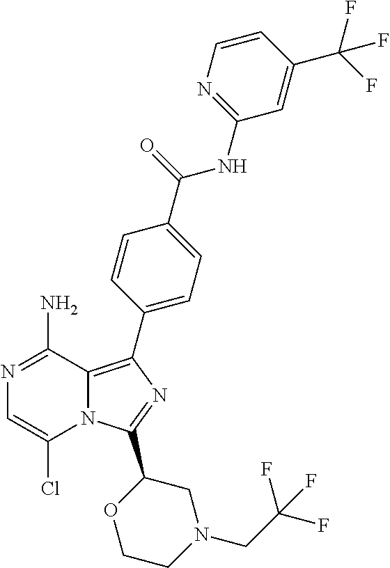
N1=C(N)C2=C(C3=CC=C(C(=O)NC4=NC=CC(C(F)(F)F)=C4)C=C3)N=C(C3OCCN(CC(F)(F)F)C3)N2C(Cl)=C1
